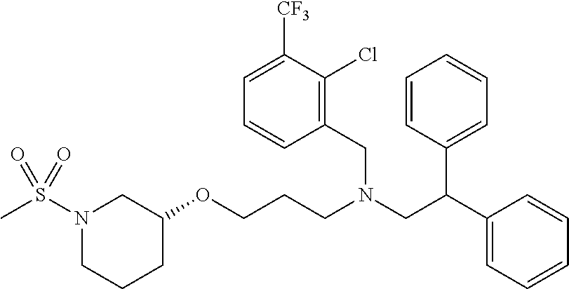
O(CCCN(CC(C1=CC=CC=C1)C1=CC=CC=C1)CC1=C(Cl)C([CF3])=CC=C1)C1CN(S(C)(=O)=O)CCC1
